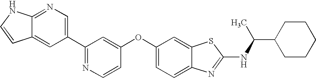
N1=C(C2=CN=C3C(=C2)C=CN3)C=C(OC2=CC=C3C(=C2)SC(NC(C2CCCCC2)C)=N3)C=C1
